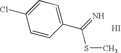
C1=CC(C(=N)SC)=CC=C1Cl.I
